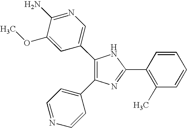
C1(C2=CN=C(N)C(OC)=C2)=C(C2=CC=NC=C2)N=C(C2=C(C)C=CC=C2)N1
